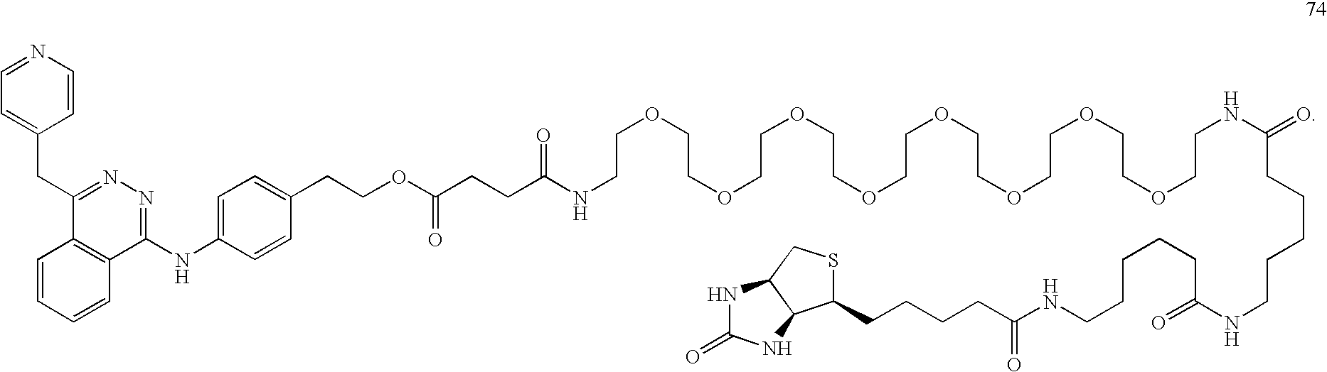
C(OCCNC(CCCCCNC(CCCCCNC(CCCCC1SCC2C1NC(=O)N2)=O)=O)=O)COCCOCCOCCOCCOCCOCCOCCNC(=O)CCC(OCCC1=CC=C(NC2=NN=C(CC3=CC=NC=C3)C3=C2C=CC=C3)C=C1)=O
